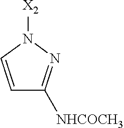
N1([X2])C=CC([NHCOCH3])=N1
